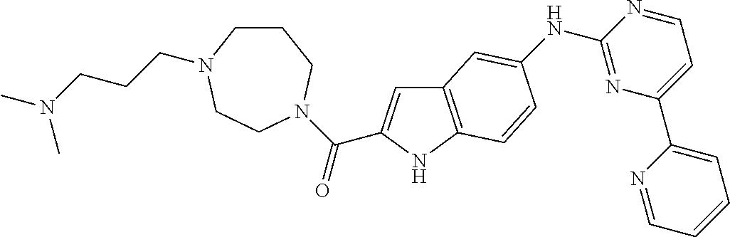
C12=C(NC(C(=O)N3CCN(CCCN(C)C)CCC3)=C1)C=CC(NC1=NC(C3=CC=CC=N3)=CC=N1)=C2
